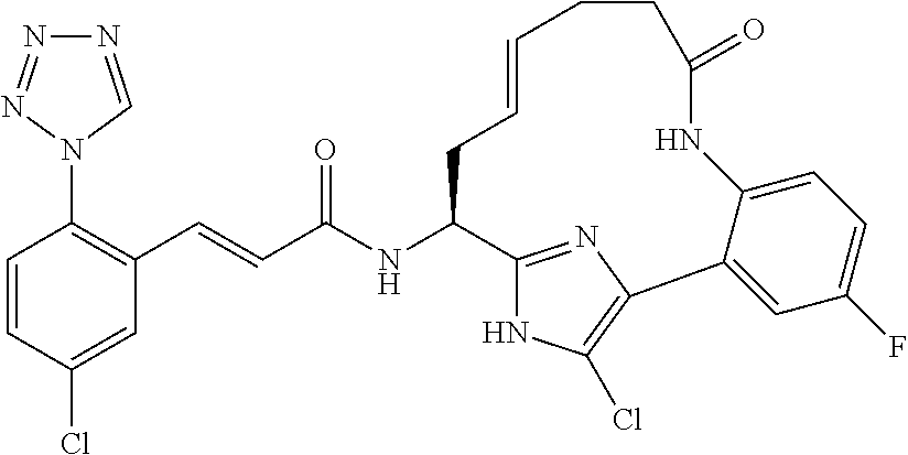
C(C(NC1C2=NC(=C(Cl)N2)C2=CC(F)=CC=C2NC(=O)CCC=CC1)=O)=CC1=C(N2C=NN=N2)C=CC(Cl)=C1
